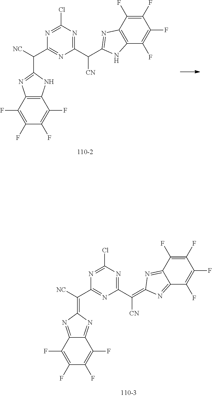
C1(Cl)=NC(C(=C2N=C3C(=N2)C(F)=C(F)C(F)=C3F)[NC])=NC(C([CN])=C2N=C3C(=N2)C(F)=C(F)C(F)=C3F)=N1.C1(Cl)=NC(C(C2=NC3=C(N2)C(F)=C(F)C(F)=C3F)[NC])=NC(C([CN])C2=NC3=C(N2)C(F)=C(F)C(F)=C3F)=N1
